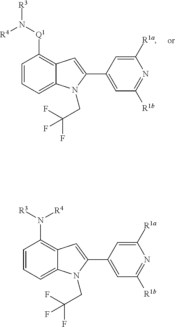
C12=C(N([R3])[R4])C=CC=C1N(CC(F)(F)F)C(C1=CC([R1b])=NC([R1a])=C1)=C2.C12=C([Q1]N([R3])[R4])C=CC=C1N(CC(F)(F)F)C(C1=CC([R1b])=NC([R1a])=C1)=C2
